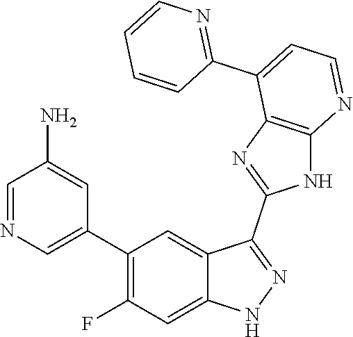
C1=NC=C(C2=C(F)C=C3C(=C2)C(C2=NC4=C(N2)N=CC=C4C2=NC=CC=C2)=NN3)C=C1N
